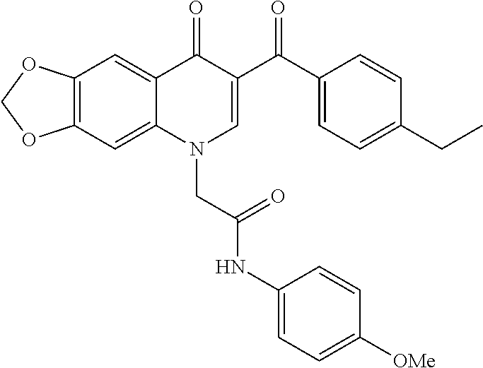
C12=C(C=C3C(=C1)C(=O)C(C(C1=CC=C(CC)C=C1)=O)=CN3CC(NC1=CC=C([OMe])C=C1)=O)OCO2
